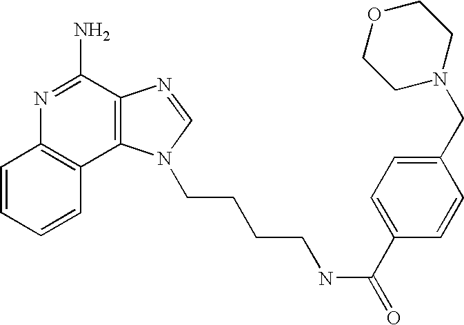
C1=CC=CC2=C1N=C(N)C1=C2N(CCCCNC(=O)C2=CC=C(CN3CCOCC3)C=C2)C=N1
